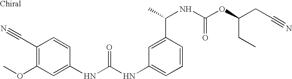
O(C1=C(C#N)C=CC(NC(NC2=CC=CC(C(NC(OC(CC#N)CC)=O)C)=C2)=O)=C1)C
